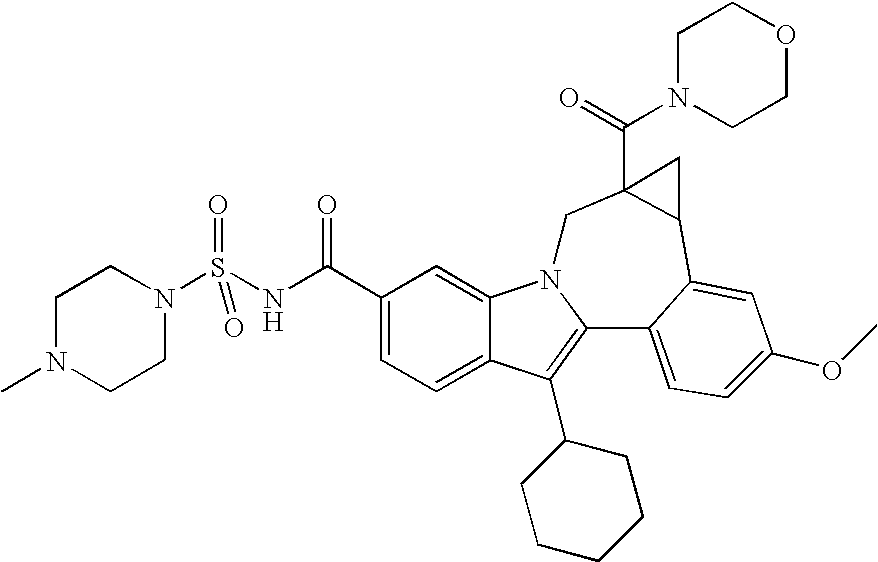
C1(C(NS(N2CCN(C)CC2)(=O)=O)=O)=CC=C2C(=C1)N1C(=C2C2CCCCC2)C2=CC=C(OC)C=C2C2C(C(N3CCOCC3)=O)(C1)C2
